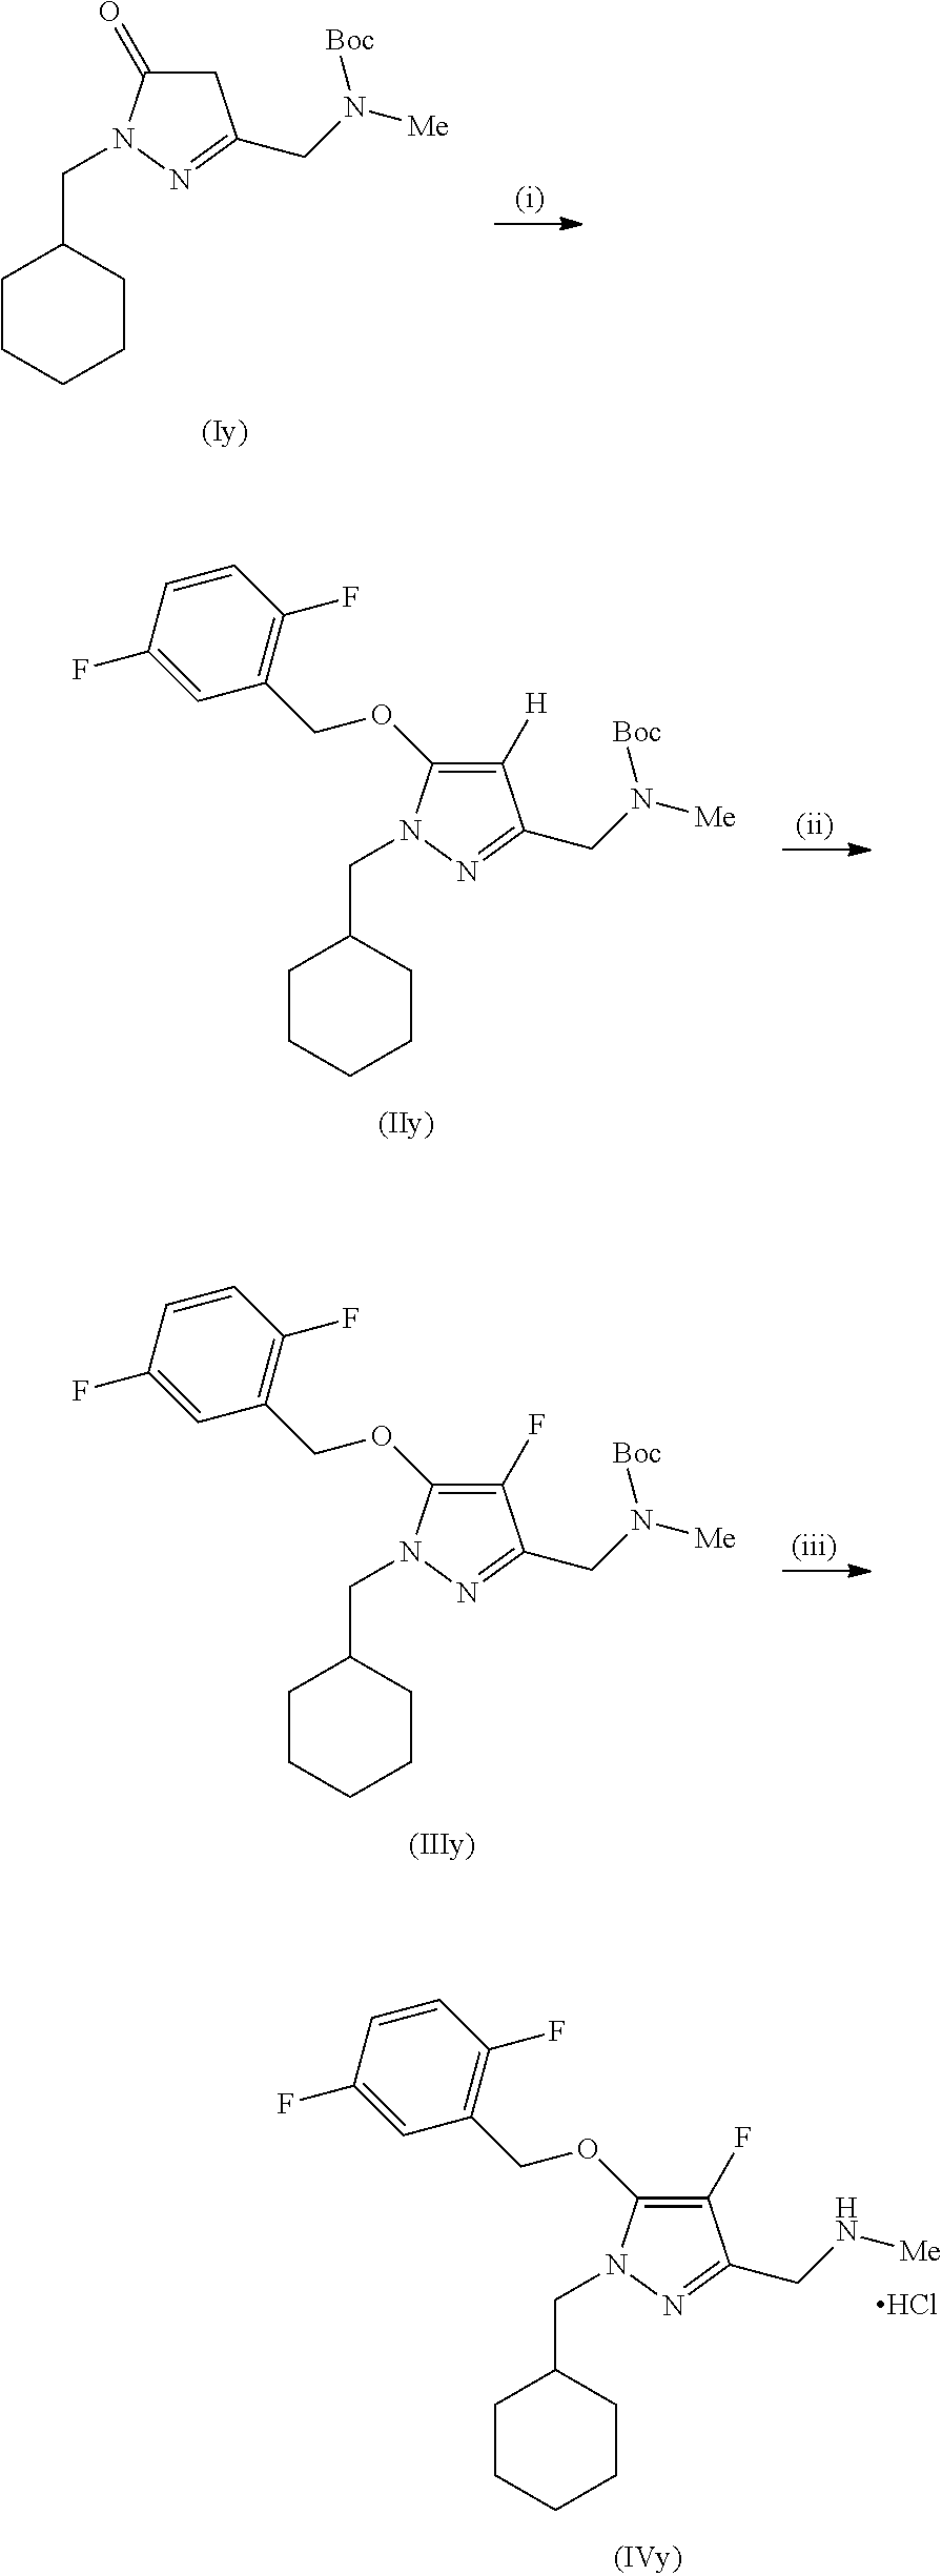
C1(F)=C(OCC2=C(F)C=CC(F)=C2)N(CC2CCCCC2)N=C1CN[Me].Cl.C1([H])=C(OCC2=C(F)C=CC(F)=C2)N(CC2CCCCC2)N=C1CN([Me])[Boc].C1(F)=C(OCC2=C(F)C=CC(F)=C2)N(CC2CCCCC2)N=C1CN([Me])[Boc].C1C(=O)N(CC2CCCCC2)N=C1CN([Me])[Boc]
